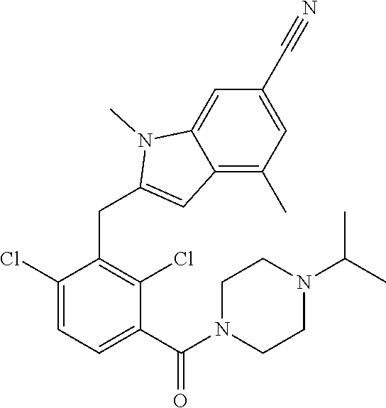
C1(Cl)=CC=C(C(=O)N2CCN(C(C)C)CC2)C(Cl)=C1CC1=CC2=C(C)C=C(C#N)C=C2N1C
